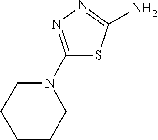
C1(N2CCCCC2)=NN=C(N)S1
